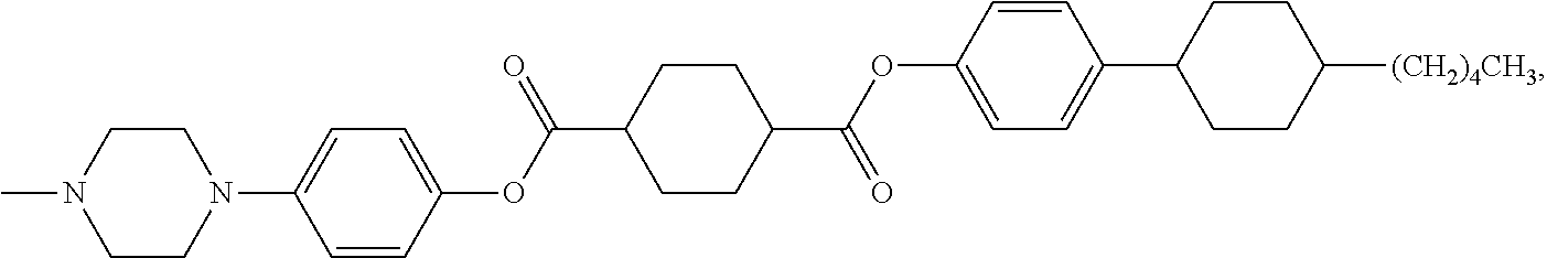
C1CC(C(OC2=CC=C(C3CCC([(CH2)4CH3])CC3)C=C2)=O)CCC1C(OC1=CC=C(N2CCN(C)CC2)C=C1)=O
